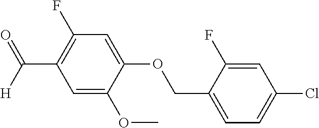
C1=C(OC)C(OCC2=CC=C(Cl)C=C2F)=CC(F)=C1C([H])=O
